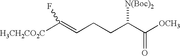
C(CCC(C([OCH3])=O)[N(Boc)2])=C([H3CH2CO2C])F
